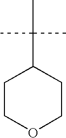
C1COCCC1C(C)(C)C
